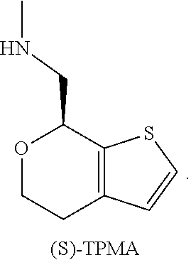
O1CCC2=C(C1CNC)SC=C2.[(S)-TPMA]
